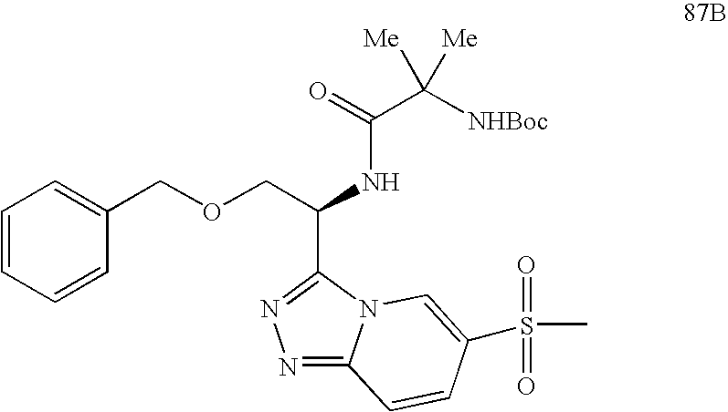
C1=CC=CC(COCC(NC(C([NHBoc])([Me])[Me])=O)C2=NN=C3N2C=C(S(C)(=O)=O)C=C3)=C1
